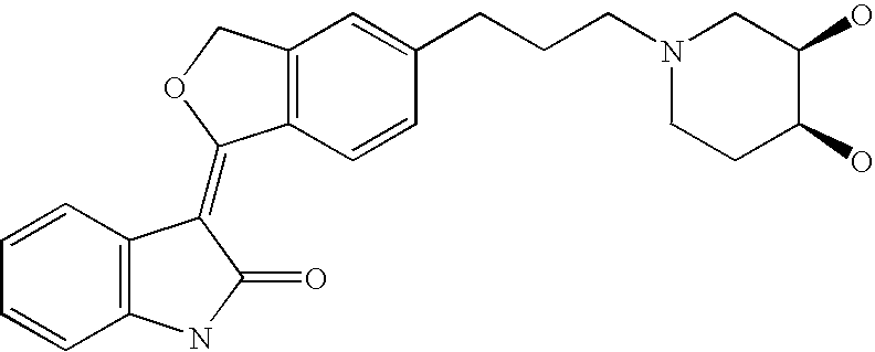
C12=C(C=CC(CCCN3CCC(O)C(O)C3)=C1)C(=C1C3=C(C=CC=C3)NC1=O)OC2
